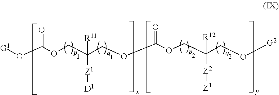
[G1]OC(OCC(COC(OCC(CO[G2])([R12])[Z2][Z1])=O)([R11])[Z1][D1])=O
